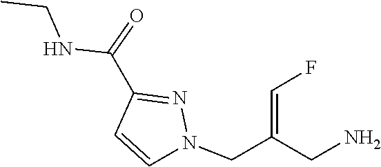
N(C(C1=NN(CC(=CF)CN)C=C1)=O)CC
